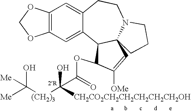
C12=C(C=C3C(=C1)CCN1C4(C3C(OC(=O)C([(CH2)3]C([Me])(O)[Me])(O)[CH2CO2CH2CH2CH2CH2CH2OH])C([OMe])=C4)CCC1)OCO2
